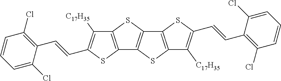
C12=C(SC3=C1SC1=C3SC(C=CC3=C(Cl)C=CC=C3Cl)=C1[C17H35])C([C17H35])=C(C=CC1=C(Cl)C=CC=C1Cl)S2
